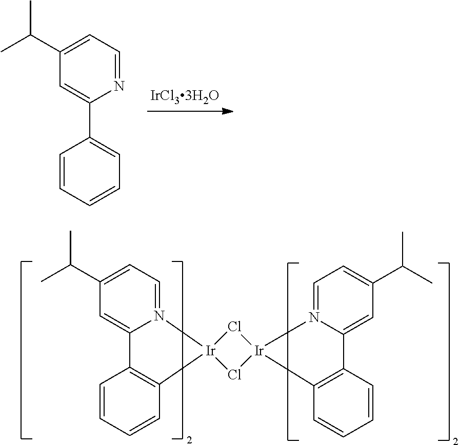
C1=NC(C2=CC=CC=C2)=CC(C(C)C)=C1.C1=N2C(=CC(C(C)C)=C1)C1=C(C=CC=C1)[Ir]21Cl[Ir]2(Cl1)N1=CC=C(C(C)C)C=C1C1=C2C=CC=C1
